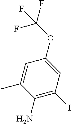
C1(N)=C(I)C=C(OC(F)(F)F)C=C1C
